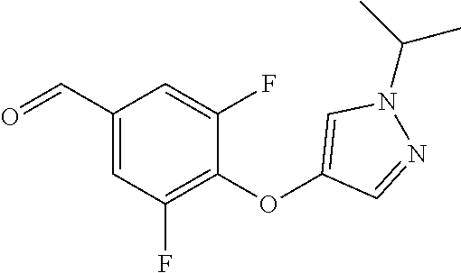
C1(C=O)=CC(F)=C(OC2=CN(C(C)C)N=C2)C(F)=C1
